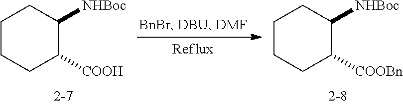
C1CCC([COOH])C([NHBoc])C1.C1CCC([COOBn])C([NHBoc])C1
